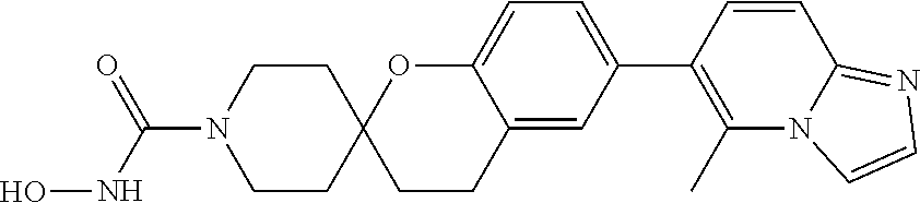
C1=CC(C2=CC=C3C(=C2)CCC2(O3)CCN(C(NO)=O)CC2)=C(C)N2C1=NC=C2
